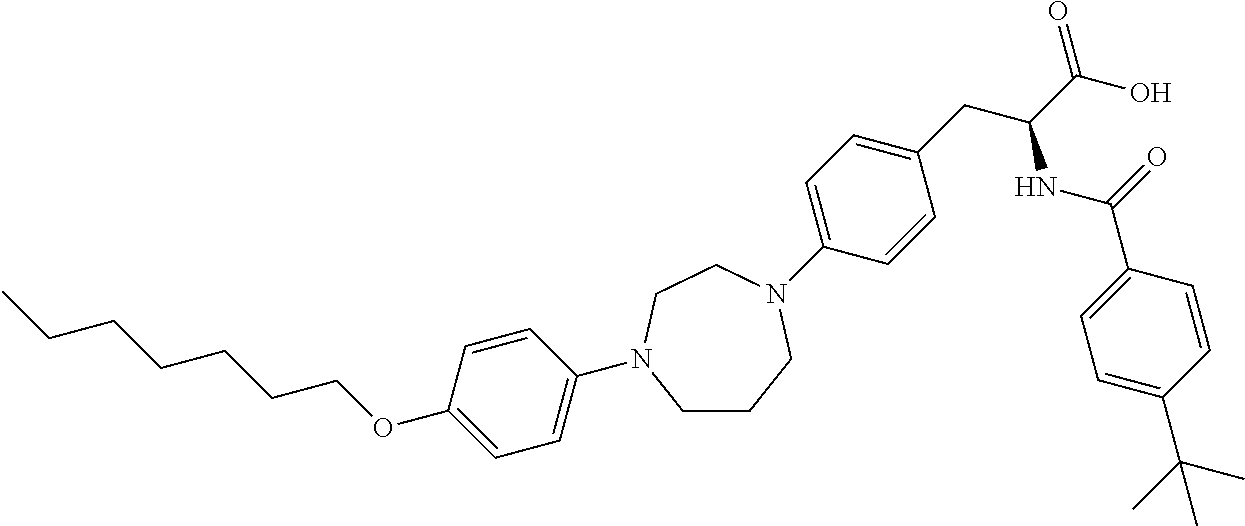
C1CCN(C2=CC=C(CC(C(O)=O)NC(=O)C3=CC=C(C(C)(C)C)C=C3)C=C2)CCN1C1=CC=C(OCCCCCCC)C=C1
